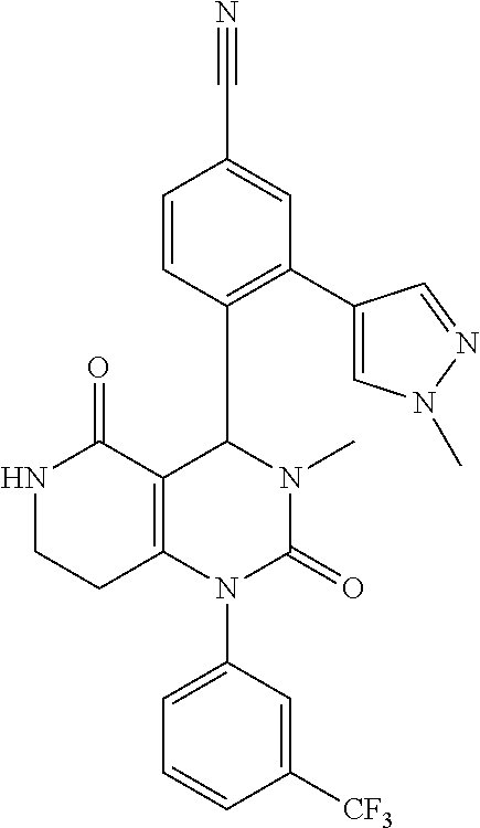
N1CCC2=C(C1=O)C(C1=C(C3=CN(C)N=C3)C=C(C#N)C=C1)N(C)C(=O)N2C1=CC=CC([CF3])=C1
